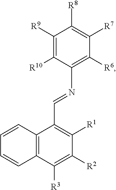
C1=CC2=C(C=C1)C([R3])=C([R2])C([R1])=C2C=N.C1([R10])=C([R9])C([R8])=C([R7])C([R6])=C1C
